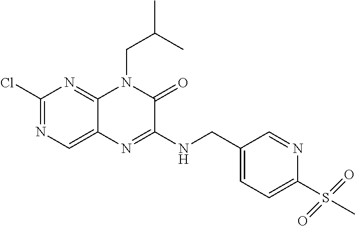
C1(Cl)=NC=C2C(=N1)N(CC(C)C)C(=O)C(NCC1=CC=C(S(C)(=O)=O)N=C1)=N2
